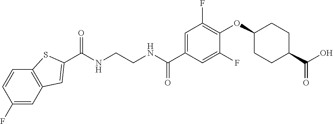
C(NCCNC(C1=CC(F)=C(OC2CCC(C(O)=O)CC2)C(F)=C1)=O)(=O)C1=CC2=C(C=CC(F)=C2)S1
